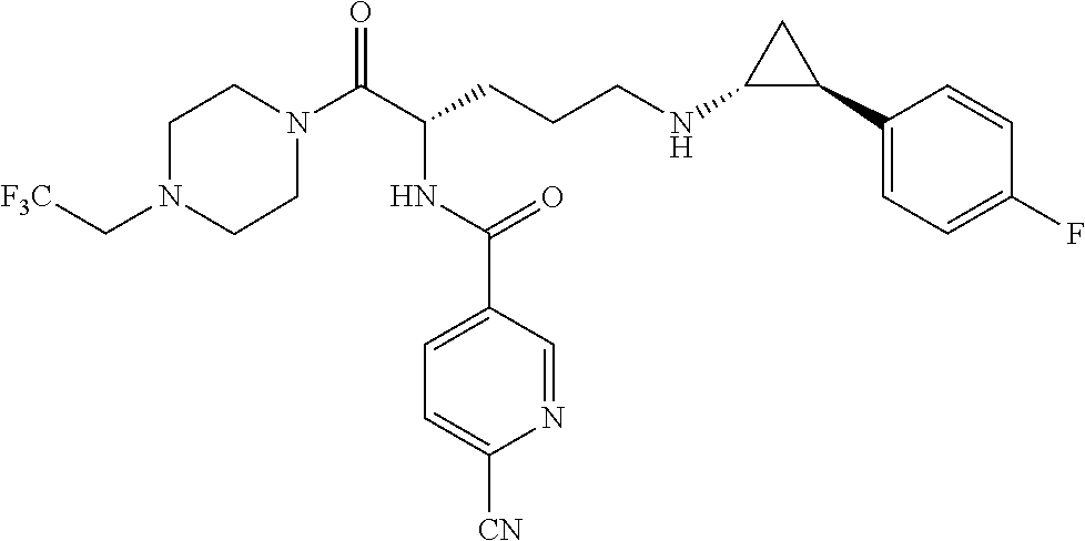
C1N(C(C(CCCNC2C(C3=CC=C(F)C=C3)C2)NC(C2=CC=C([CN])N=C2)=O)=O)CCN(C[F3C])C1
